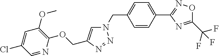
N1(CC2=CC=C(C3=NOC(C(F)(F)F)=N3)C=C2)C=C(COC2=C(OC)C=C(Cl)C=N2)N=N1
